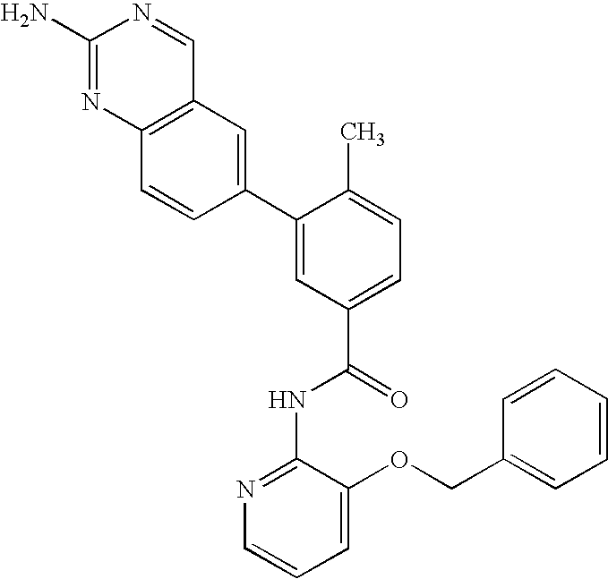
C12=C(N=C(N)N=C1)C=CC(C1=CC(C(=O)NC3=NC=CC=C3OCC3=CC=CC=C3)=CC=C1C)=C2
